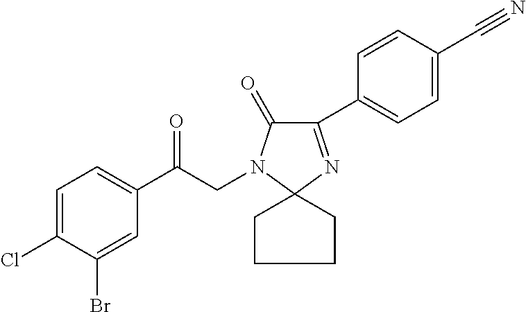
C1=C(Cl)C(Br)=CC(C(CN2C(=O)C(C3=CC=C(C#N)C=C3)=NC23CCCC3)=O)=C1
